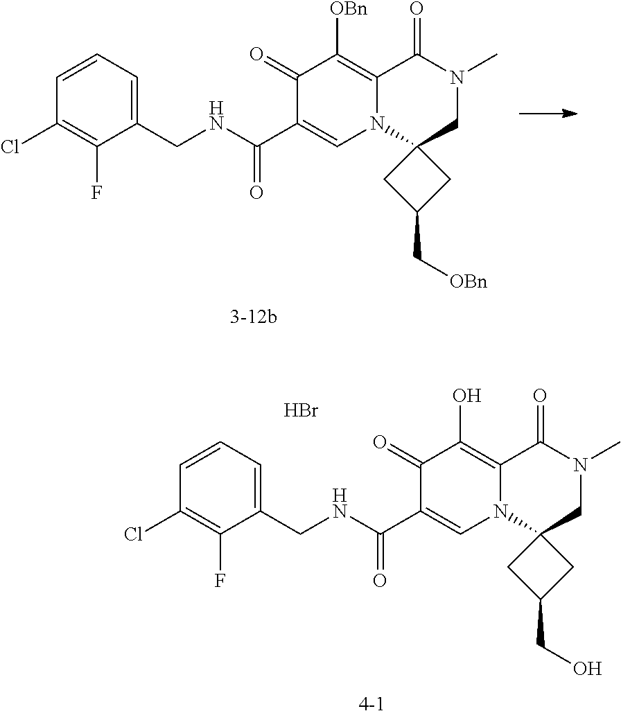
C1=CC=C(CNC(C2=CN3C(=C([OBn])C2=O)C(=O)N(C)CC32CC(C[OBn])C2)=O)C(F)=C1Cl.[3-12b].C1=CC=C(CNC(C2=CN3C(=C(O)C2=O)C(=O)N(C)CC32CC(CO)C2)=O)C(F)=C1Cl.Br.[4-1]
